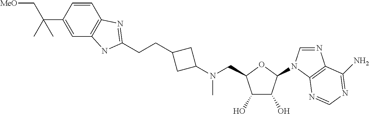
C1(O)C(O)C(N2C=NC3=C2N=CN=C3N)OC1CN(C1CC(CCC2=NC3=C(C=C(C(C)(C[MeO])C)C=C3)N2)C1)C
